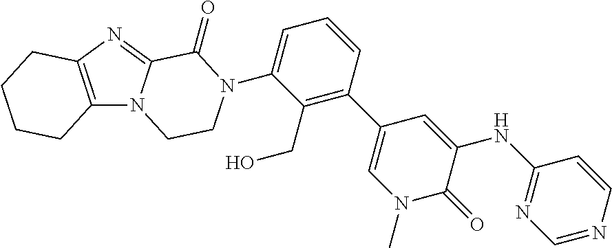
C12=C(N=C3N1CCN(C1=CC=CC(C4=CN(C)C(=O)C(NC5=NC=NC=C5)=C4)=C1CO)C3=O)CCCC2
